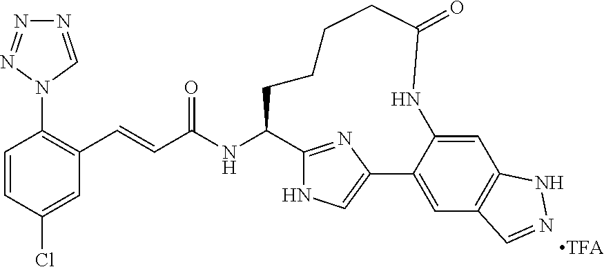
C1=CC(Cl)=CC(C=CC(NC2C3=NC(=CN3)C3=CC4=C(C=C3NC(=O)CCCC2)NN=C4)=O)=C1N1C=NN=N1
